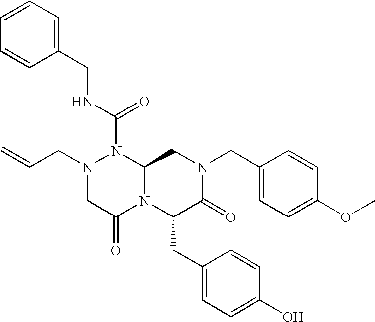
N1(CC=C)CC(=O)N2C(N1C(NCC1=CC=CC=C1)=O)CN(CC1=CC=C(OC)C=C1)C(=O)C2CC1=CC=C(O)C=C1
